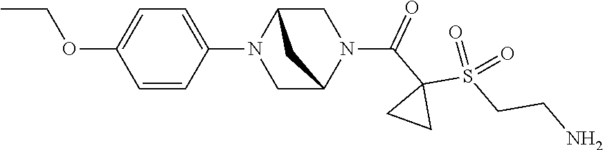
O(C1=CC=C(N2CC3N(C(C4(S(=O)(=O)CCN)CC4)=O)CC2C3)C=C1)CC
